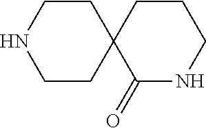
C1C2(C(=O)NCC1)CCNCC2
